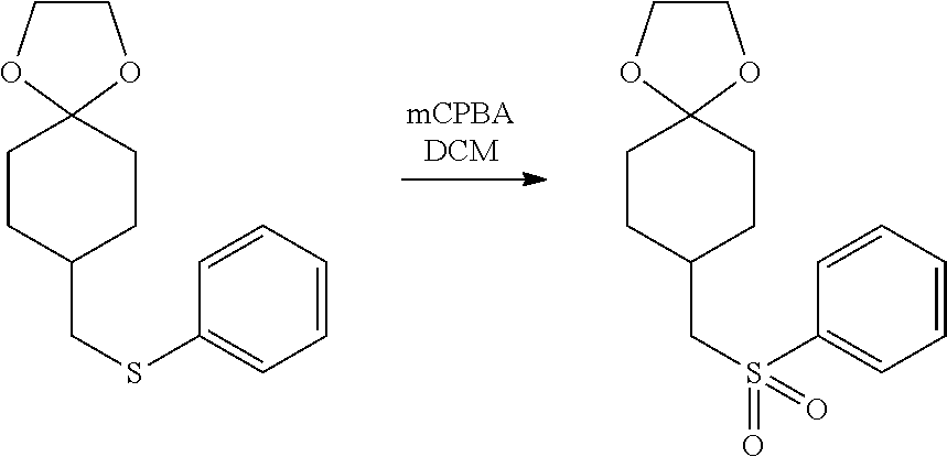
C1CC(CSC2=CC=CC=C2)CCC12OCCO2.C1CC(CS(C2=CC=CC=C2)(=O)=O)CCC12OCCO2
